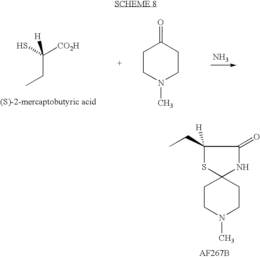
C(CC)([CO2H])(S)[H].N.N1(C)CCC(=O)CC1.N1(C)CCC2(CC1)NC(=O)C(CC)([H])S2
